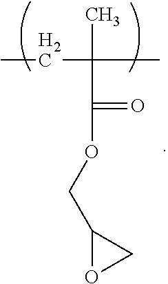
CCC(C)(C)C(OCC1OC1)=O
